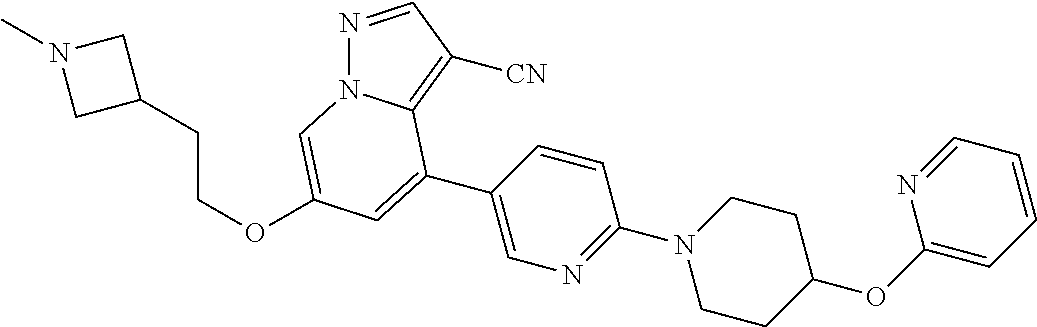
C1(C2=CC(OCCC3CN(C)C3)=CN3N=CC([CN])=C32)=CN=C(N2CCC(OC3=CC=CC=N3)CC2)C=C1
